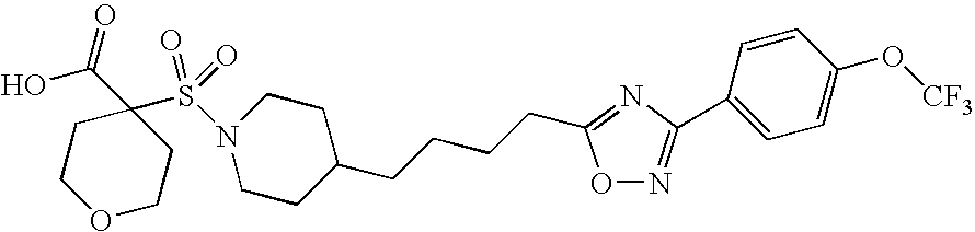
C1CC(CCCCC2=NC(C3=CC=C(O[CF3])C=C3)=NO2)CCN1S(C1(C(O)=O)CCOCC1)(=O)=O
